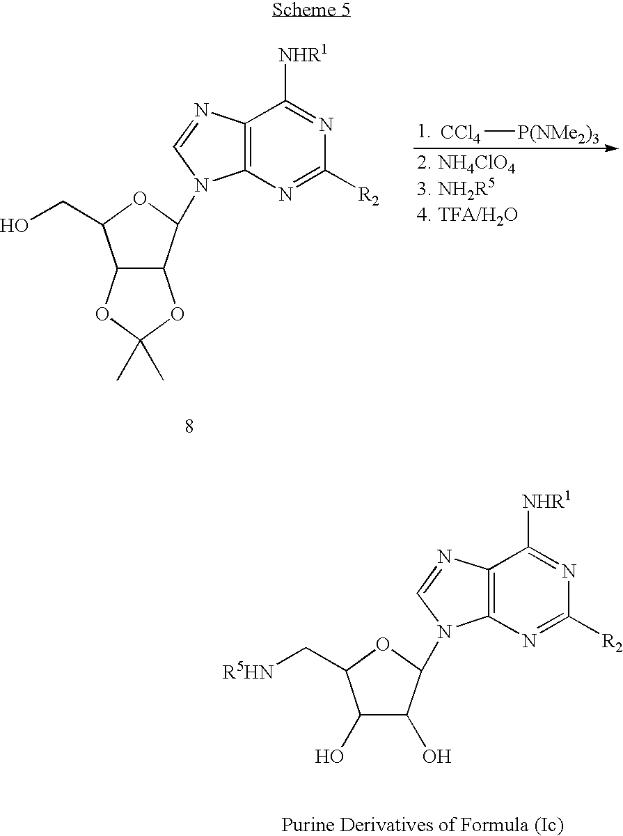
C12=C(N=C([R2])N=C1[NHR1])N(C1C(O)C(O)C(C[R5HN])O1)C=N2.C12=C(N=C([R2])N=C1[NHR1])N(C1C3C(C(CO)O1)OC(C)(C)O3)C=N2.[CCl4][P(NMe2)3]
